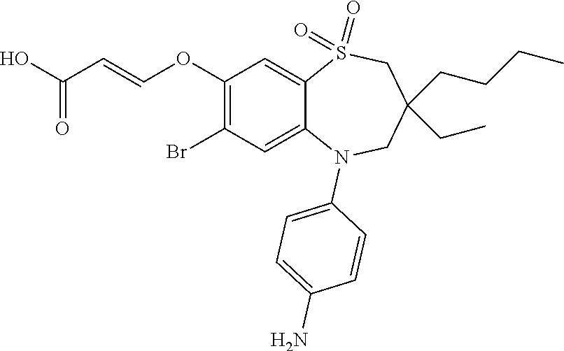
OC(C=COC1=C(Br)C=C2C(=C1)S(=O)(=O)CC(CCCC)(CC)CN2C1=CC=C(N)C=C1)=O
